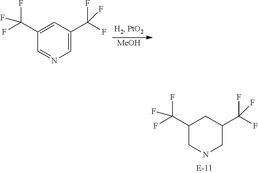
C1(C(F)(F)F)CNCC(C(F)(F)F)C1.[MeOH].C1(C(F)(F)F)=CC(C(F)(F)F)=CN=C1
